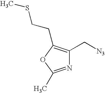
N1=C(C)OC(CCSC)=C1C[N3]
